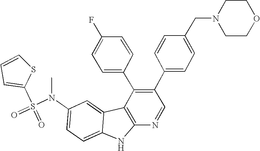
C1=CSC(S(=O)(=O)N(C2=CC=C3C(=C2)C2=C(N3)N=CC(C3=CC=C(CN4CCOCC4)C=C3)=C2C2=CC=C(F)C=C2)C)=C1
